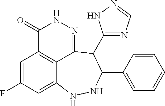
C1=C(F)C=C2C3=C1C(=O)NN=C3C(C1=NC=NN1)C(C1=CC=CC=C1)NN2
